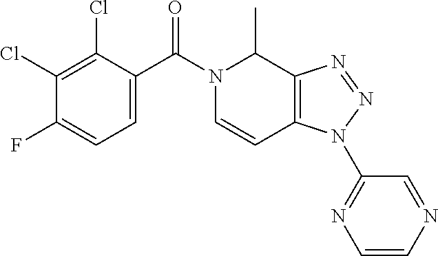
C1(Cl)=C(Cl)C(C(N2C=CC3=C(C2C)N=NN3C2=NC=CN=C2)=O)=CC=C1F
